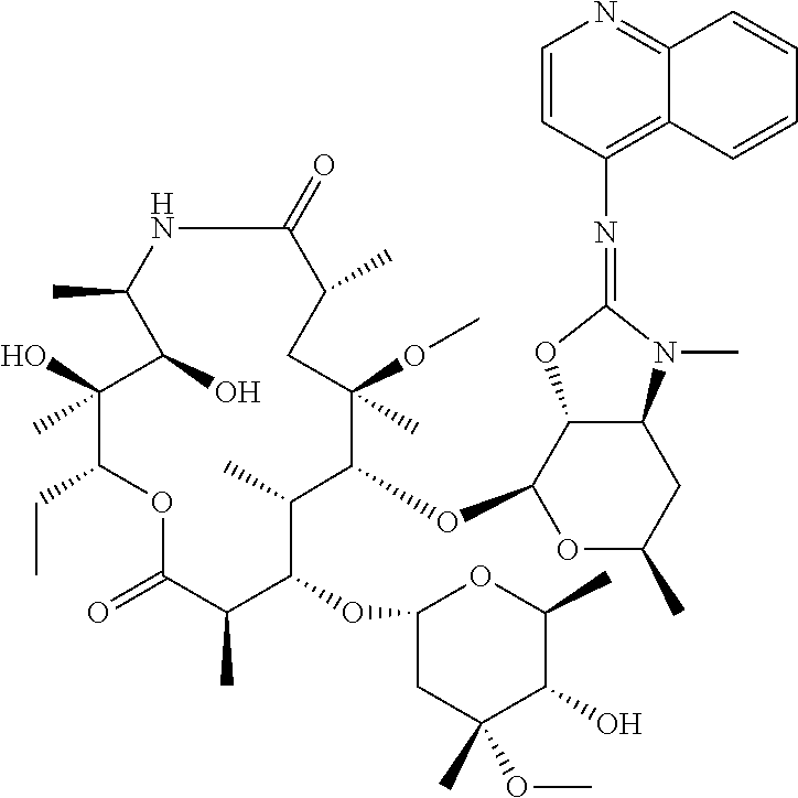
N1C(=O)C(C)CC(C)(OC)C(OC2OC(C)CC3C2OC(=NC2=C4C(=NC=C2)C=CC=C4)N3C)C(C)C(OC2CC(C)(OC)C(O)C(C)O2)C(C)C(=O)OC(CC)C(O)(C)C(O)C1C
